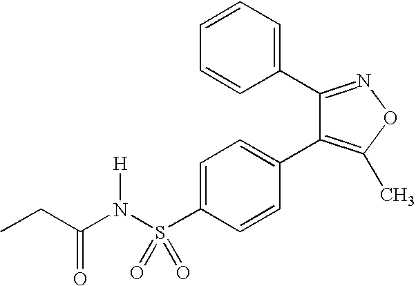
C1=C(S(N(C(CC)=O)[H])(=O)=O)C=CC(C2=C(C)ON=C2C2=CC=CC=C2)=C1
